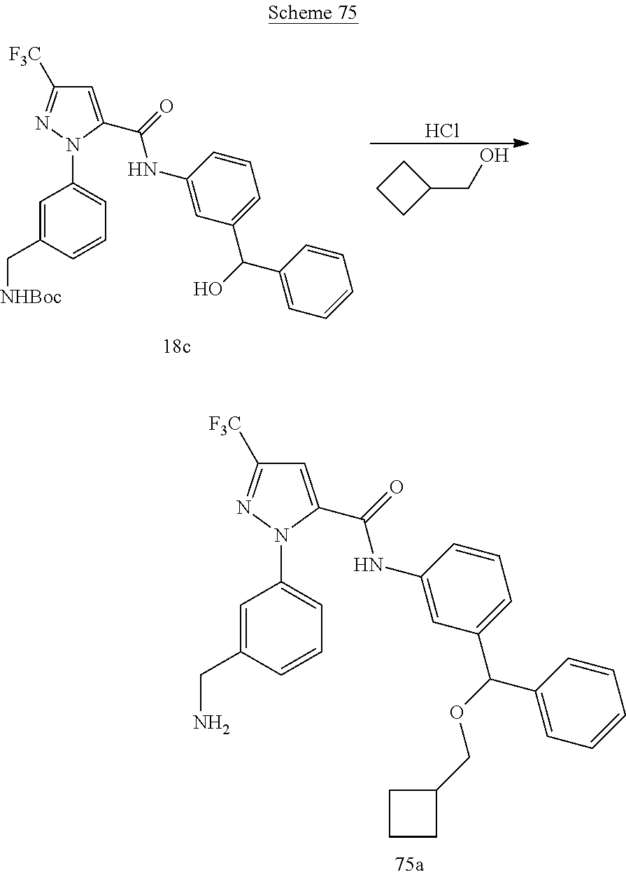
C1=C(C(NC2=CC(C(OCC3CCC3)C3=CC=CC=C3)=CC=C2)=O)N(C2=CC=CC(CN)=C2)N=C1[F3C].C1=C(C(NC2=CC(C(C3=CC=CC=C3)O)=CC=C2)=O)N(C2=CC=CC(C[NHBoc])=C2)N=C1[F3C].Cl.C1(CO)CCC1
